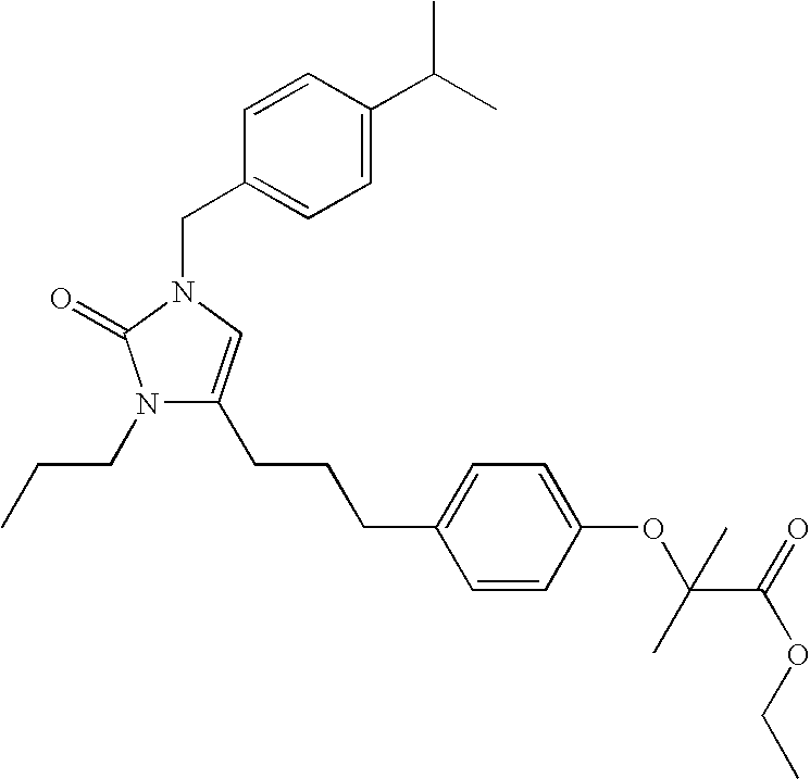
N1(CCC)C(CCCC2=CC=C(OC(C(=O)OCC)(C)C)C=C2)=CN(CC2=CC=C(C(C)C)C=C2)C1=O
